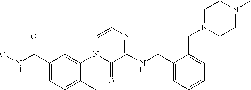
O(NC(C1=CC=C(C)C(N2C(=O)C(NCC3=CC=CC=C3CN3CCN(C)CC3)=NC=C2)=C1)=O)C
